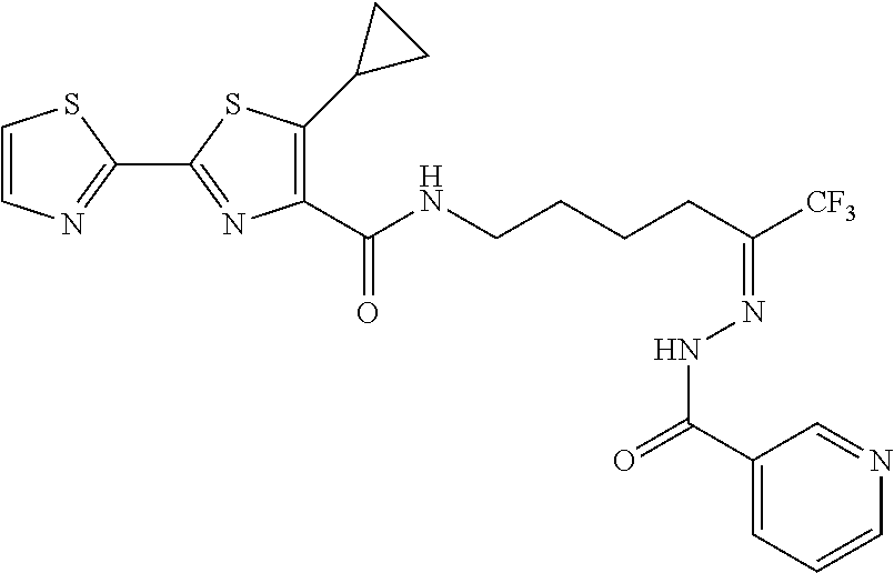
C1=CN=C(C2=NC(C(NCCCCC([CF3])=NNC(=O)C3=CC=CN=C3)=O)=C(C3CC3)S2)S1
